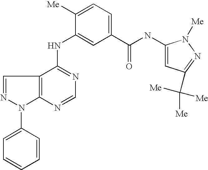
C12=C(C(NC3=CC(C(NC4=CC(C([Me])([Me])[Me])=NN4[Me])=O)=CC=C3[Me])=NC=N1)C=NN2C1=CC=CC=C1
